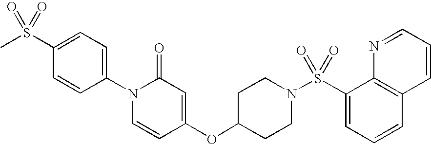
C1=C(S(C)(=O)=O)C=CC(N2C=CC(OC3CCN(S(C4=CC=CC5=C4N=CC=C5)(=O)=O)CC3)=CC2=O)=C1
